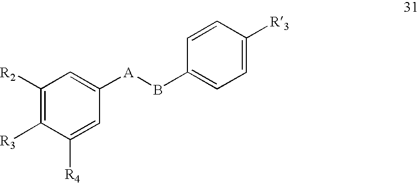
C1([R2])=C([R3])C([R4])=CC([A]BC2=CC=C([R3])C=C2)=C1
